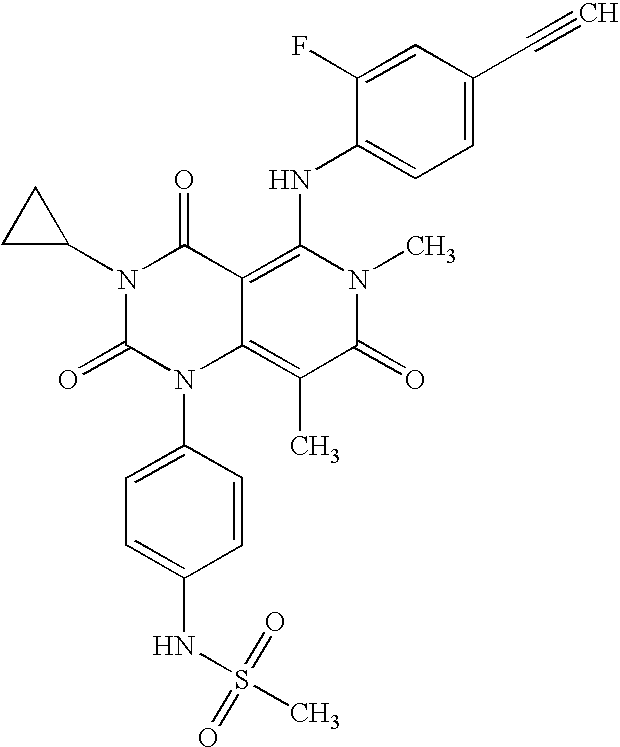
C1=CC(N2C3=C(C)C(=O)N(C)C(NC4=CC=C(C#C)C=C4F)=C3C(=O)N(C3CC3)C2=O)=CC=C1NS(=O)(=O)C
